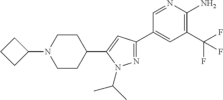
N1=C(C2=CC(C(F)(F)F)=C(N)N=C2)C=C(C2CCN(C3CCC3)CC2)N1C(C)C
